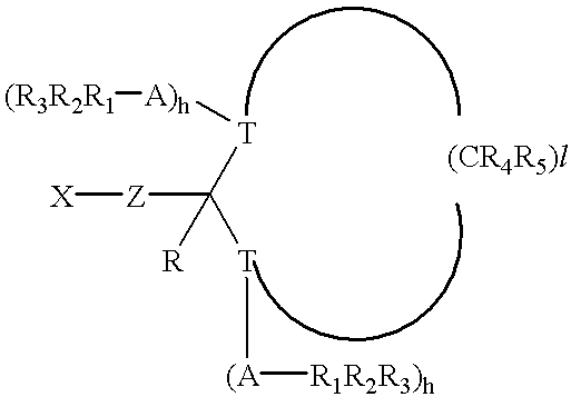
[X][Z]C([T][(A][R1R2R3)h])([T][A)h][(R3R2R1])[R]
